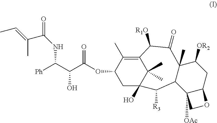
O(C1CC2(O)C(C)(C)C(=C1C)C([R1O])C(=O)C1(C)C(C2[R3])C2([OAc])C(CC1[OR2])OC2)C(=O)C(C(NC(=O)C(C)=CC)[Ph])O
